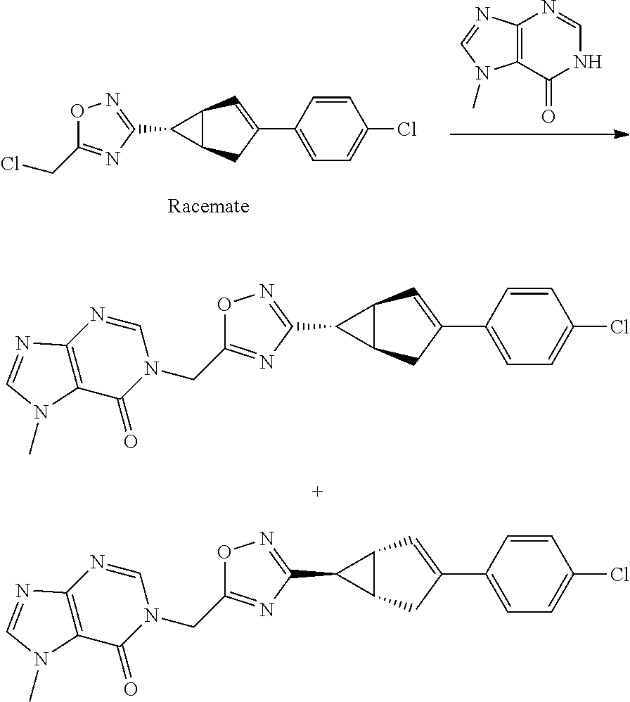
C12=C(C(=O)NC=N1)N(C)C=N2.C1(C2=CC=C(Cl)C=C2)=CC2C(C1)C2C1=NOC(CCl)=N1.C1(C2=CC=C(Cl)C=C2)=CC2C(C1)C2C1=NOC(CN2C(=O)C3=C(N=C2)N=CN3C)=N1.C1(C2=CC=C(Cl)C=C2)=CC2C(C1)C2C1=NOC(CN2C(=O)C3=C(N=C2)N=CN3C)=N1
